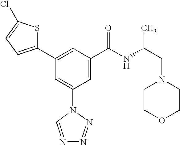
C1(C2=CC(C(NC(CN3CCOCC3)C)=O)=CC(N3C=NN=N3)=C2)=CC=C(Cl)S1
